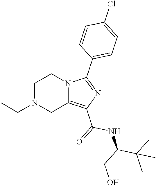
C1N(CC)CC2=C(C(=O)NC(C(C)(C)C)CO)N=C(C3=CC=C(Cl)C=C3)N2C1
